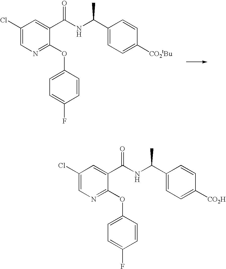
C1(Cl)=CN=C(OC2=CC=C(F)C=C2)C(C(NC(C2=CC=C([CO2tBu])C=C2)C)=O)=C1.C1(Cl)=CN=C(OC2=CC=C(F)C=C2)C(C(NC(C2=CC=C([CO2H])C=C2)C)=O)=C1
